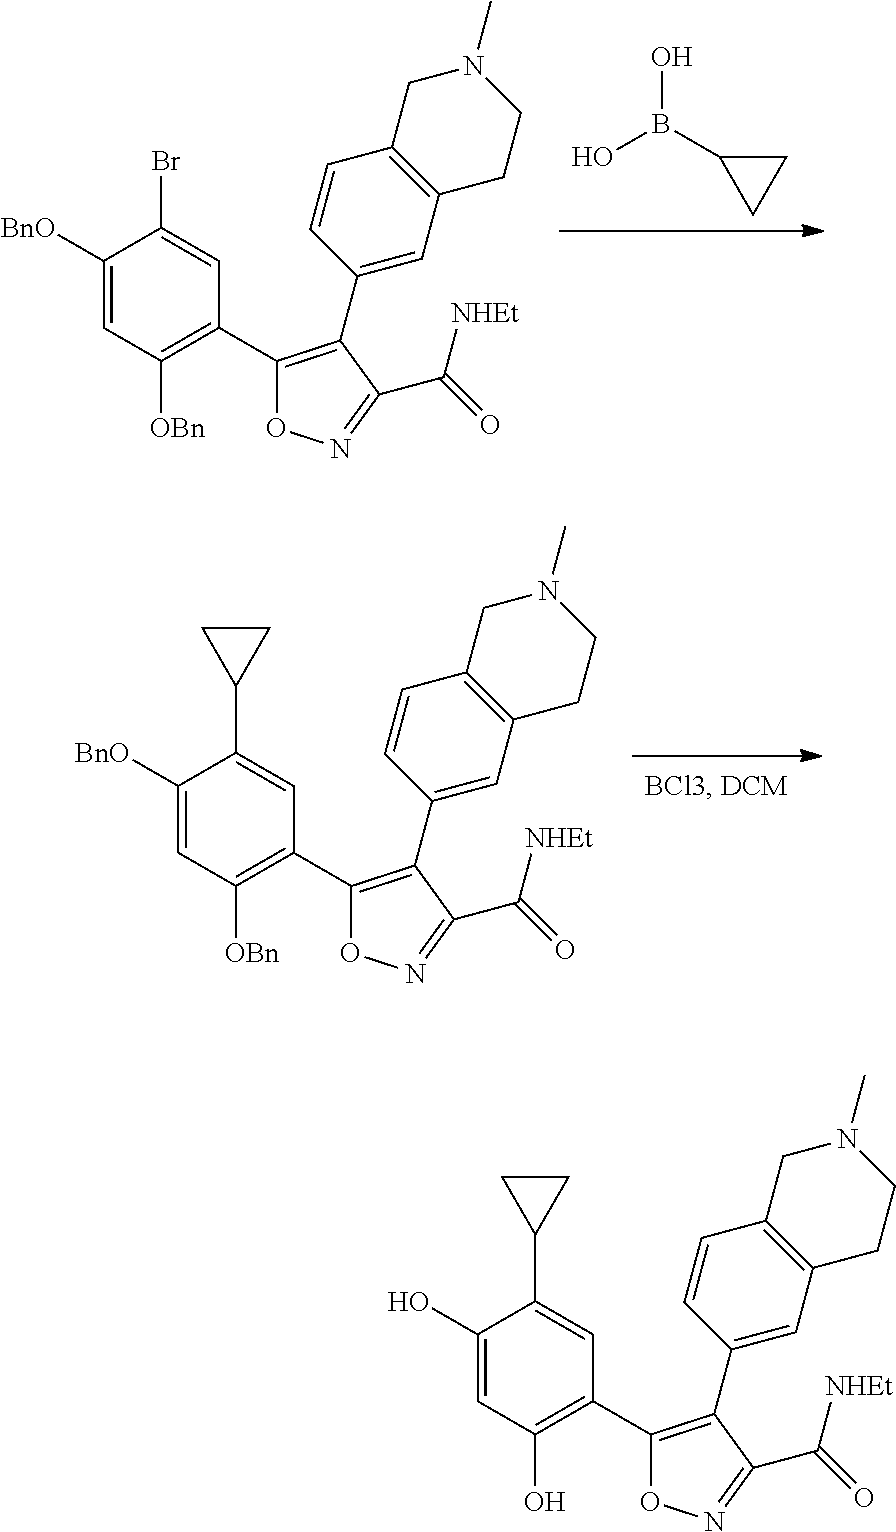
OB(C1CC1)O.C1([BnO])=CC([OBn])=C(C2=C(C3=CC4=C(C=C3)CN(C)CC4)C(C([NHEt])=O)=NO2)C=C1Br.C1([BnO])=CC([OBn])=C(C2=C(C3=CC4=C(C=C3)CN(C)CC4)C(C([NHEt])=O)=NO2)C=C1C1CC1.C1(O)=CC(O)=C(C2=C(C3=CC4=C(C=C3)CN(C)CC4)C(C([NHEt])=O)=NO2)C=C1C1CC1
